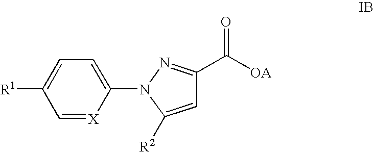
C1([R1])=CC=C(N2N=C(C([OA])=O)C=C2[R2])[X]=C1
